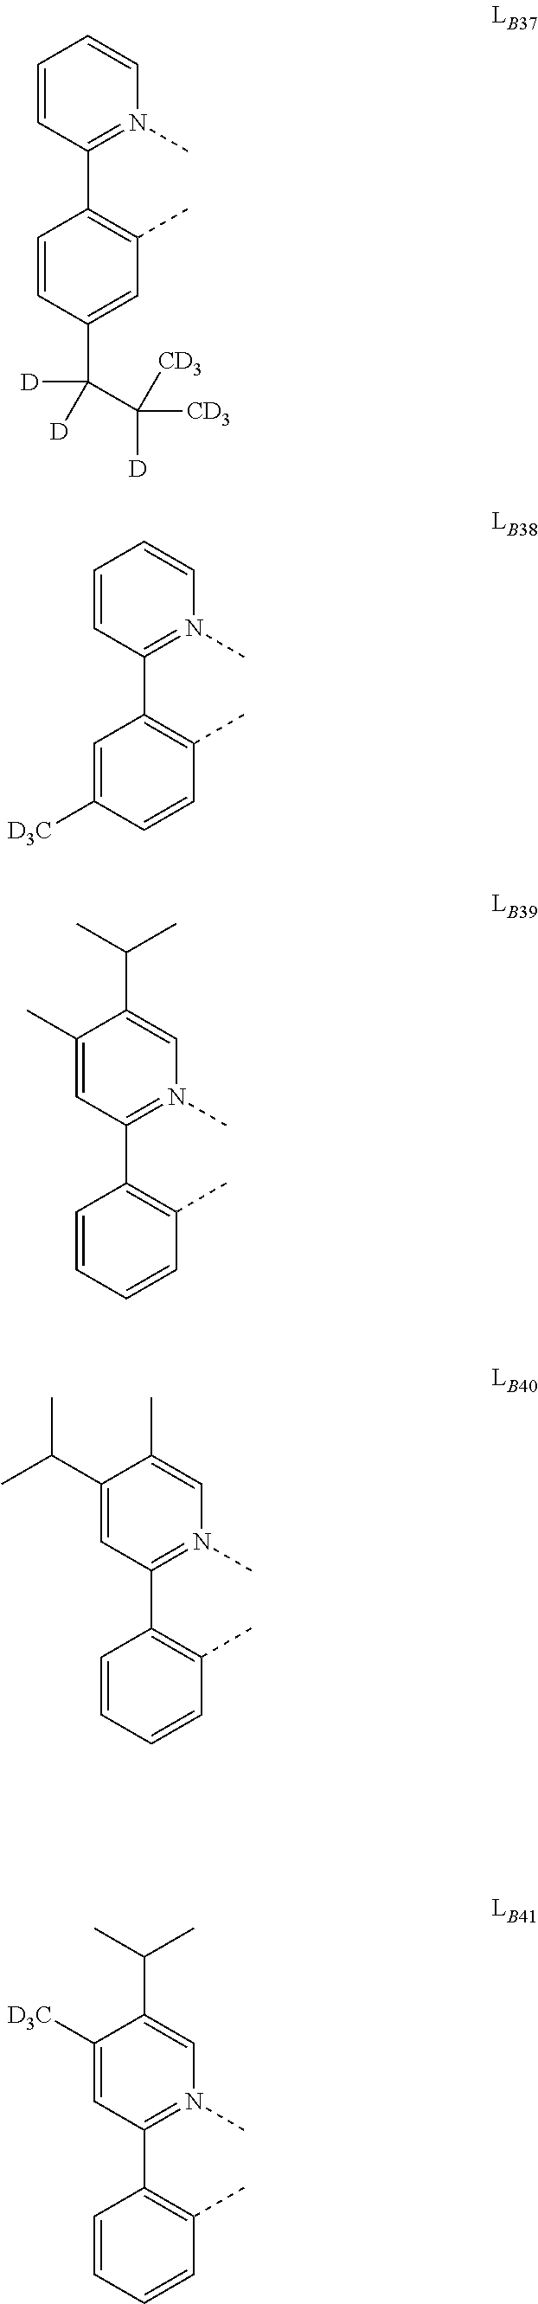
C1=CC(C2=C(C)C=C(C([D])([D])C([CD3])([D])[CD3])C=C2)=N(C)C=C1.C1=CC(C2=C(C)C=CC([D3C])=C2)=N(C)C=C1.C1(C)=CC(C2=C(C)C=CC=C2)=N(C)C=C1C(C)C.C1(C(C)C)=CC(C2=C(C)C=CC=C2)=N(C)C=C1C.C1([D3C])=CC(C2=C(C)C=CC=C2)=N(C)C=C1C(C)C
